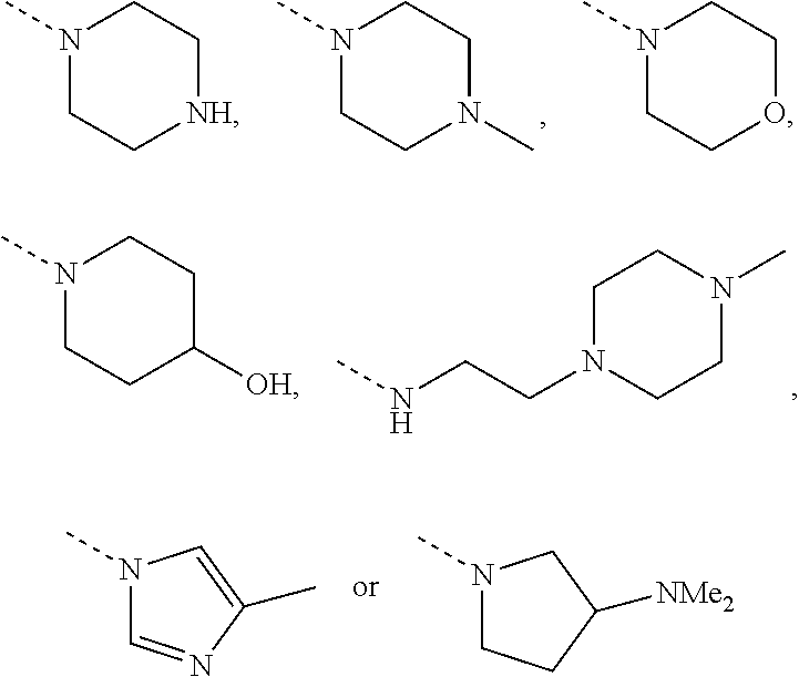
N1(C)CCN(C)CC1.N1(C)CC[NH]CC1.N1(C)CCOCC1.N1(C)CCC([OH])CC1.CNCCN1CCN(C)CC1.N1(C)C=NC(C)=C1.N1(C)CCC([NMe2])C1
